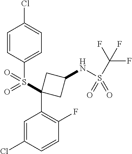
ClC1=CC=C(S(=O)(C2(C3=C(F)C=CC(Cl)=C3)CC(NS(=O)(=O)C(F)(F)F)C2)=O)C=C1
